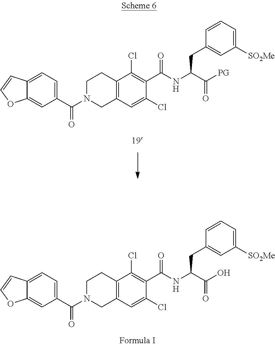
C12=CC=C(C(=O)N3CCC4=C(C=C(Cl)C(C(NC(C(=O)[PG])CC5=CC([SO2Me])=CC=C5)=O)=C4Cl)C3)C=C1OC=C2.C12=CC=C(C(=O)N3CCC4=C(C=C(Cl)C(C(NC(C(=O)O)CC5=CC([SO2Me])=CC=C5)=O)=C4Cl)C3)C=C1OC=C2
